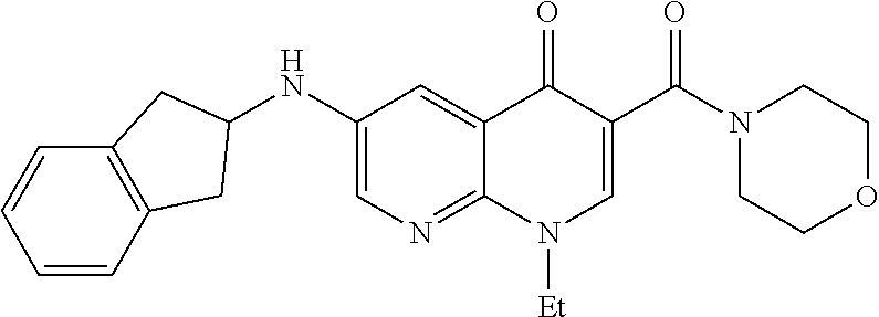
N1(C(C2=CN([Et])C3=NC=C(NC4CC5=C(C=CC=C5)C4)C=C3C2=O)=O)CCOCC1
